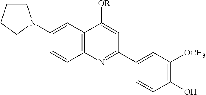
C12=C(C=C(N3CCCC3)C=C1)C([OR])=CC(C1=CC([OCH3])=C(O)C=C1)=N2
